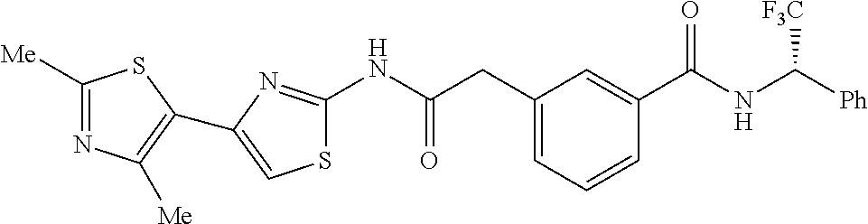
C1([Me])=NC([Me])=C(C2=CSC(NC(CC3=CC=CC(C(NC([Ph])[F3C])=O)=C3)=O)=N2)S1
